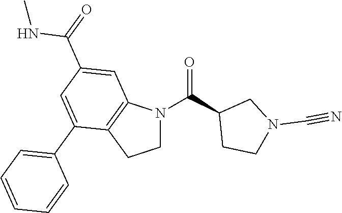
C1N(C(C2CCN(C#N)C2)=O)C2=C(C1)C(C1=CC=CC=C1)=CC(C(=O)NC)=C2
